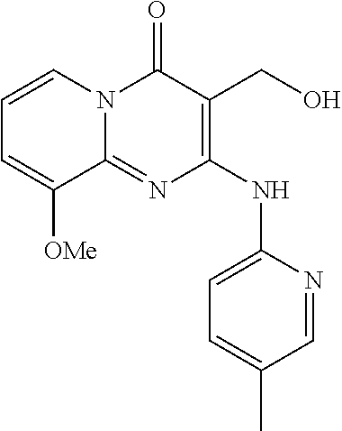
C1=CN2C(=NC(NC3=CC=C(C)C=N3)=C(CO)C2=O)C([OMe])=C1
